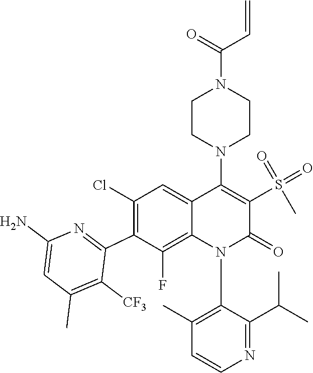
C1(N2C3=C(F)C(C4=NC(N)=CC(C)=C4[CF3])=C(Cl)C=C3C(N3CCN(C(C=C)=O)CC3)=C(S(=O)(C)=O)C2=O)=C(C)C=CN=C1C(C)C
